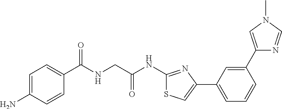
C1=C(N)C=CC(C(NCC(NC2=NC(C3=CC=CC(C4=CN(C)C=N4)=C3)=CS2)=O)=O)=C1
